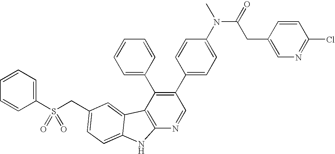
C(C1=CC=C2C(=C1)C1=C(N=CC(C3=CC=C(N(C(=O)CC4=CN=C(Cl)C=C4)C)C=C3)=C1C1=CC=CC=C1)N2)S(C1=CC=CC=C1)(=O)=O
